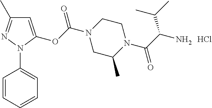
C1=C(OC(N2CC(C)N(C(C(N)C(C)C)=O)CC2)=O)N(C2=CC=CC=C2)N=C1C.Cl
